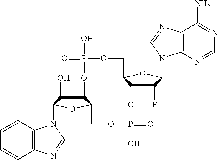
C12C(O)C(N3C4=C(C=CC=C4)N=C3)OC1COP(O)(=O)OC1C(F)C(N3C4=C(C(N)=NC=N4)N=C3)OC1COP(O)(=O)O2
